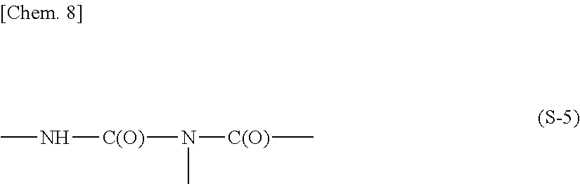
CN[C(O)]N([C(O)]C)C
